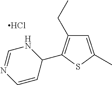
C1=C(C)SC(C2NC=NC=C2)=C1CC.Cl
